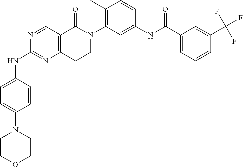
N1(C2=CC=C(NC3=NC4=C(C=N3)C(=O)N(C3=C(C)C=CC(NC(C5=CC=CC(C(F)(F)F)=C5)=O)=C3)CC4)C=C2)CCOCC1
